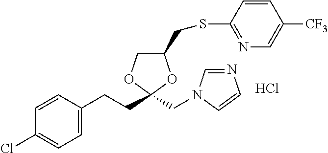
C1=CC(CCC2(CN3C=NC=C3)OC(CSC3=NC=C([CF3])C=C3)CO2)=CC=C1Cl.Cl
